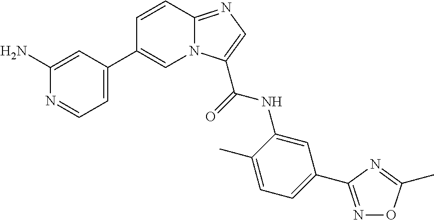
C1=CC2=NC=C(C(NC3=CC(C4=NOC(C)=N4)=CC=C3C)=O)N2C=C1C1=CC=NC(N)=C1
